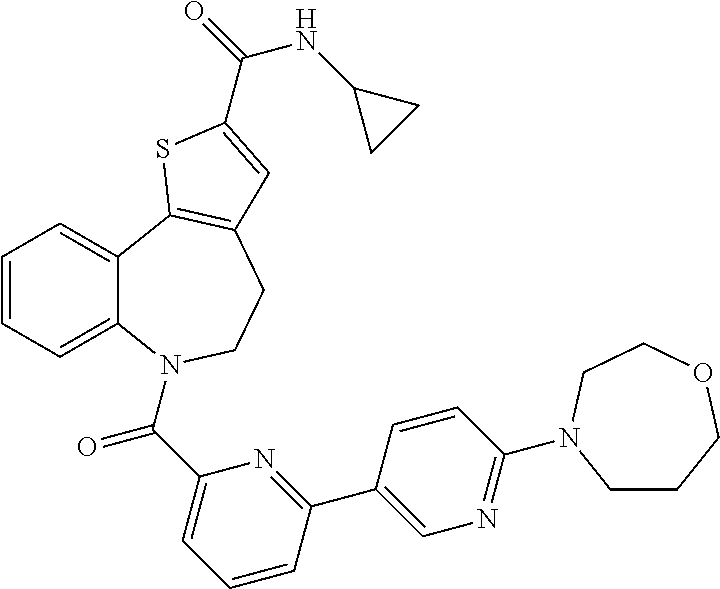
C1=CC=C2C(=C1)C1=C(CCN2C(C2=CC=CC(C3=CN=C(N4CCCOCC4)C=C3)=N2)=O)C=C(C(=O)NC2CC2)S1
